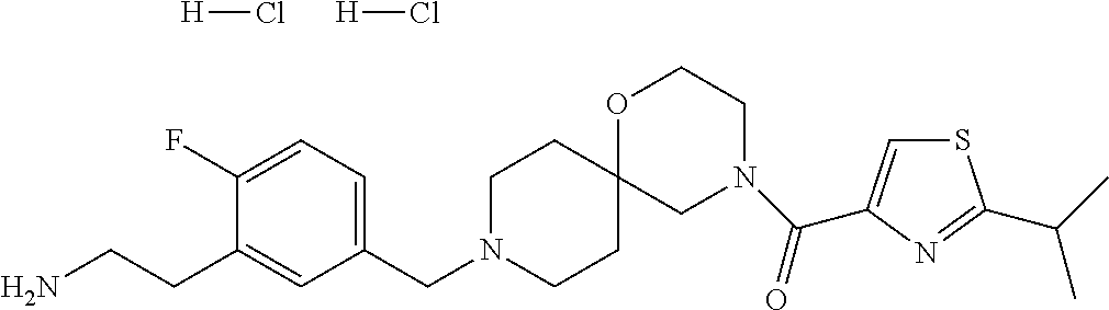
[H]Cl.[H]Cl.C1N(CC2=CC=C(F)C(CCN)=C2)CCC2(C1)CN(C(=O)C1=CSC(C(C)C)=N1)CCO2
